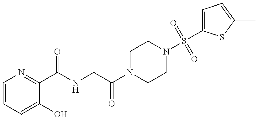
C1=CC=C(O)C(C(=O)NCC(=O)N2CCN(S(=O)(=O)C3=CC=C(C)S3)CC2)=N1
